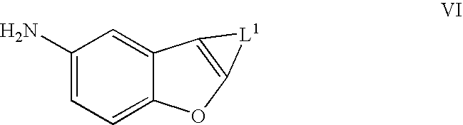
C1(N)=CC=C2C(=C1)C1=C(O2)[L1]1
